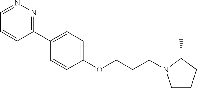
C1(C2=CC=C(OCCCN3CCCC3C)C=C2)=NN=CC=C1
